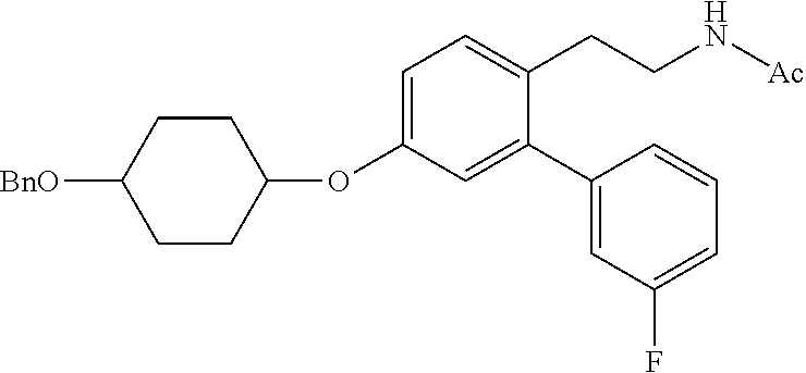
C1([BnO])CCC(OC2=CC=C(CCN[Ac])C(C3=CC(F)=CC=C3)=C2)CC1
